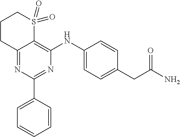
C12=NC(C3=CC=CC=C3)=NC(NC3=CC=C(CC(N)=O)C=C3)=C1S(=O)(=O)CCC2
